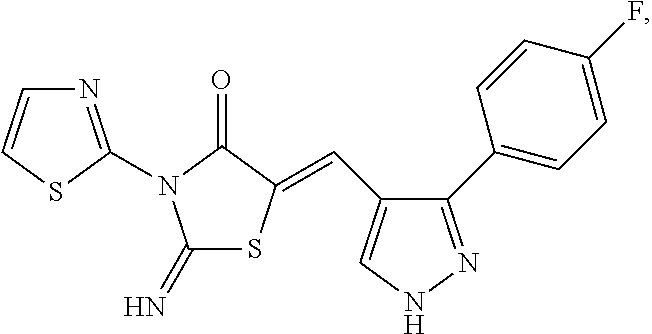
N1=C(N2C(=N)SC(=CC3=CNN=C3C3=CC=C(F)C=C3)C2=O)SC=C1
